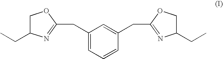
C1(CC2=NC(CC)CO2)=CC=CC(CC2=NC(CC)CO2)=C1
